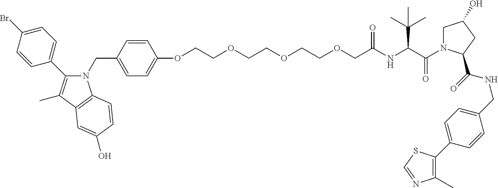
C1=C(Br)C=CC(C2=C(C)C3=C(N2CC2=CC=C(OCCOCCOCCOCC(NC(C(N4CC(O)CC4C(NCC4=CC=C(C5=C(C)N=CS5)C=C4)=O)=O)C(C)(C)C)=O)C=C2)C=CC(O)=C3)=C1
